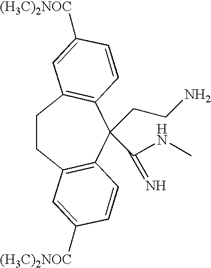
C1CC2=C(C(CCN)(C(NC)=N)C3=C1C=C([(H3C)2NOC])C=C3)C=CC([(H3C)2NOC])=C2
